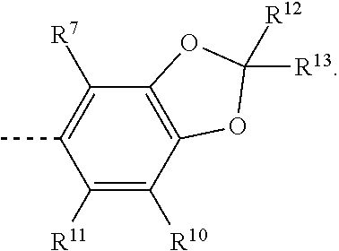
C1([R11])=C([R10])C2=C(C([R7])=C1C)OC([R13])([R12])O2
